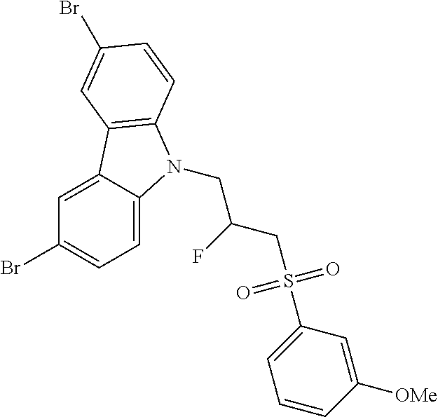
C1=C2C(=CC=C1Br)N(CC(F)CS(C1=CC=CC([OMe])=C1)(=O)=O)C1=C2C=C(Br)C=C1
